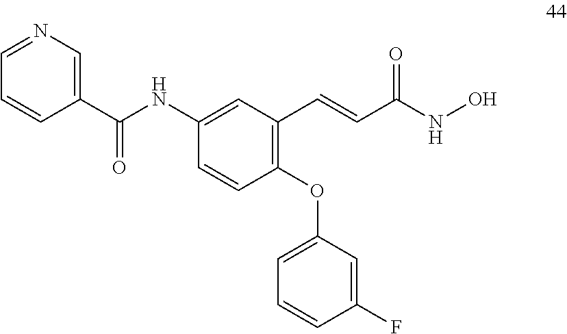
C1(NC(=O)C2=CN=CC=C2)=CC(C=CC(=O)NO)=C(OC2=CC=CC(F)=C2)C=C1
